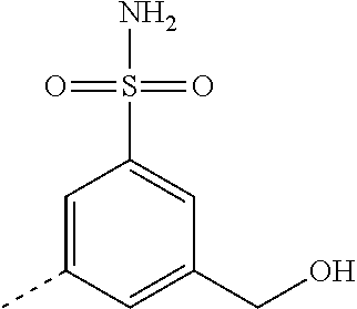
C1=C(C)C=C(CO)C=C1S(=O)(=O)N
